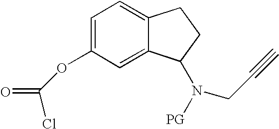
C1=C2C(=CC=C1OC(Cl)=O)CCC2N([PG])CC#C
